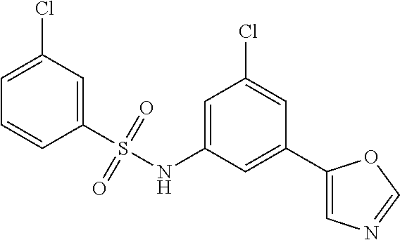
C1=C(NS(C2=CC(Cl)=CC=C2)(=O)=O)C=C(C2=CN=CO2)C=C1Cl
